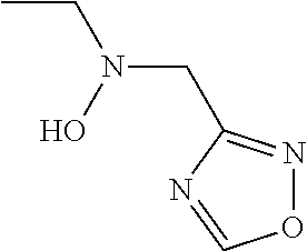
CCN(CC1=NOC=N1)O
